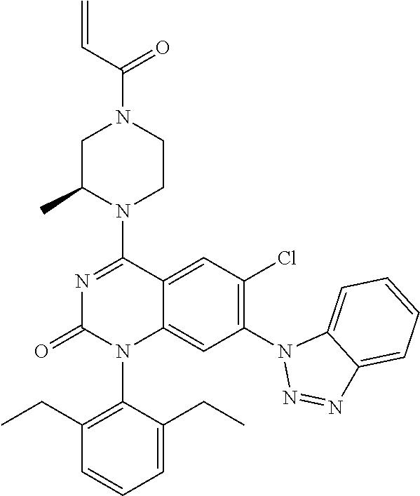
C1C(C)N(C2=NC(=O)N(C3=C(CC)C=CC=C3CC)C3=CC(N4N=NC5=CC=CC=C45)=C(Cl)C=C23)CCN1C(C=C)=O
